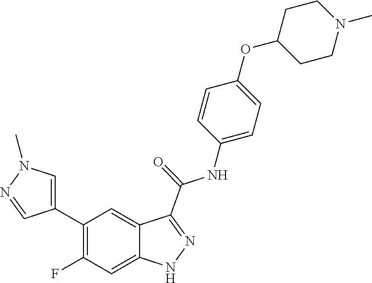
C1(C2=C(F)C=C3C(=C2)C(C(NC2=CC=C(OC4CCN(C)CC4)C=C2)=O)=NN3)=CN(C)N=C1
